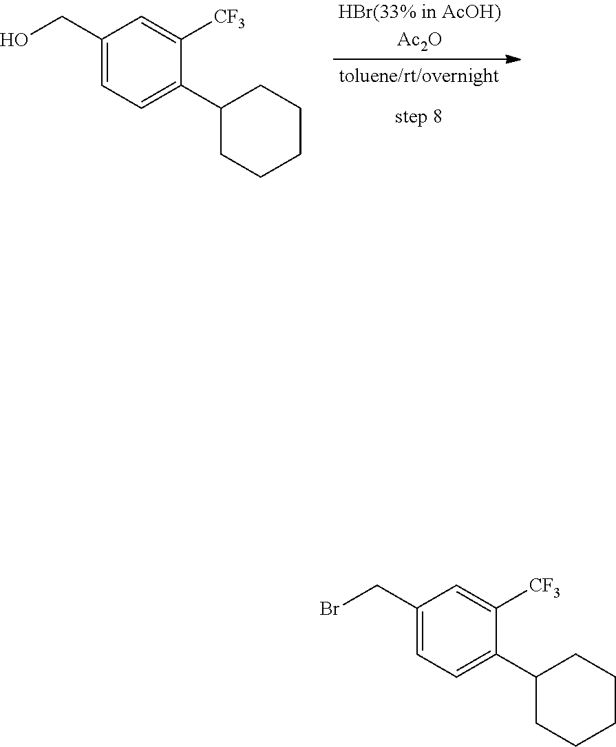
C1(CBr)=CC=C(C2CCCCC2)C([CF3])=C1.C1(CO)=CC=C(C2CCCCC2)C([CF3])=C1
